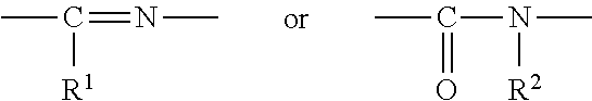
CC([R1])=NC.CC(=O)N(C)[R2]
